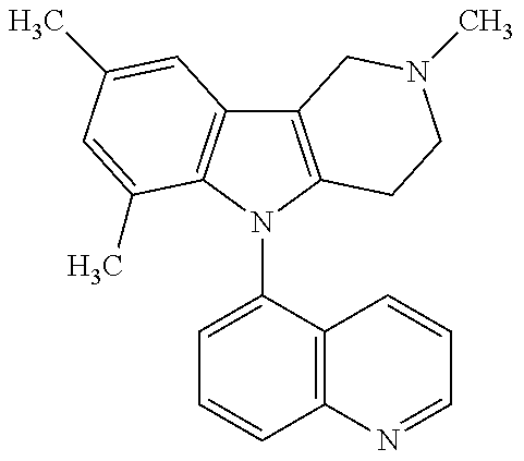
C12=C(N(C3=CC=CC4=C3C=CC=N4)C3=C1C=C(C)C=C3C)CCN(C)C2
